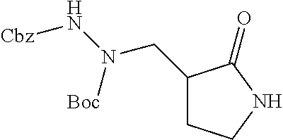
C1(CN(N[Cbz])[Boc])CCNC1=O
